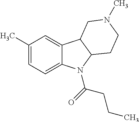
C1(C)=CC=C2C(=C1)C1C(N2C(=O)CCC)CCN(C)C1
